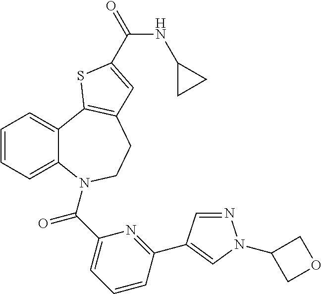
N1=CC(C2=NC(C(=O)N3C4=CC=CC=C4C4=C(CC3)C=C(C(=O)NC3CC3)S4)=CC=C2)=CN1C1COC1
